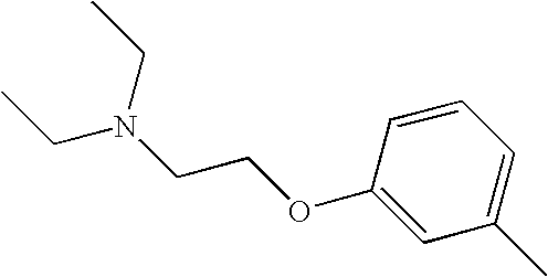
CCN(CCOC1=CC(C)=CC=C1)CC
